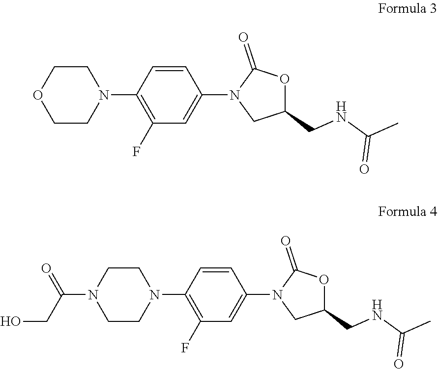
C1(F)=C(N2CCOCC2)C=CC(N2CC(CNC(C)=O)OC2=O)=C1.C1(F)=C(N2CCN(C(CO)=O)CC2)C=CC(N2CC(CNC(C)=O)OC2=O)=C1
